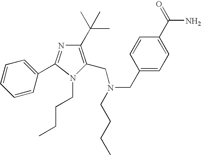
C(C)(C)(C1=C(CN(CC2=CC=C(C(N)=O)C=C2)CCCC)N(CCCC)C(C2=CC=CC=C2)=N1)C
